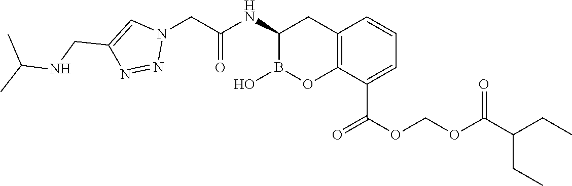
C12=C(C(C(OCOC(C(CC)CC)=O)=O)=CC=C1)OB(O)C(NC(CN1C=C(CNC(C)C)N=N1)=O)C2
